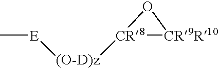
[CR8]1([(O-D)z][E]C)[CR9R10]O1
